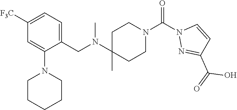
C1([F3C])=CC=C(CN(C2(C)CCN(C(N3N=C(C(=O)O)C=C3)=O)CC2)C)C(N2CCCCC2)=C1
